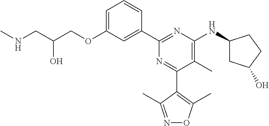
C1=C(OCC(CNC)O)C=C(C2=NC(NC3CC(O)CC3)=C(C)C(C3=C(C)ON=C3C)=N2)C=C1
